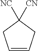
C1=CCC([NC])([CN])C1
